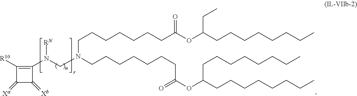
C1(N(CN(CCCCCCCC(OC(CCCCCCCC)CCCCCCCC)=O)CCCCCCCC(OC(CCCCCCCC)CC)=O)[RN])=C([R10])C(=[Xa])C1=[Xb]
